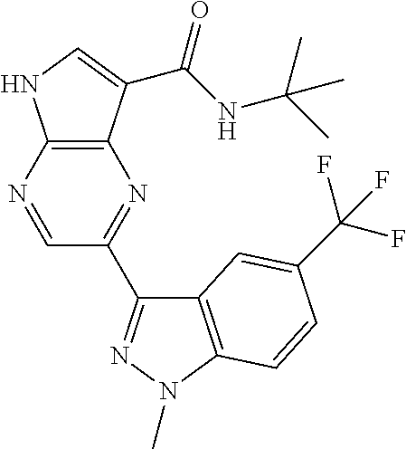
C12=C(N=CC(C3=NN(C)C4=C3C=C(C(F)(F)F)C=C4)=N1)NC=C2C(NC(C)(C)C)=O
